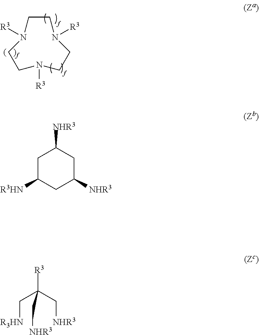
C1CN([R3])CCN([R3])CCN1[R3].C1C([R3HN])CC([NHR3])CC1[NHR3].[R3]C(C[NHR3])(C[R3HN])C[NHR3]
